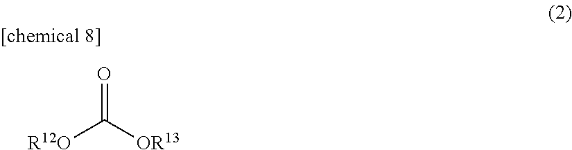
[R12O]C([OR13])=O
